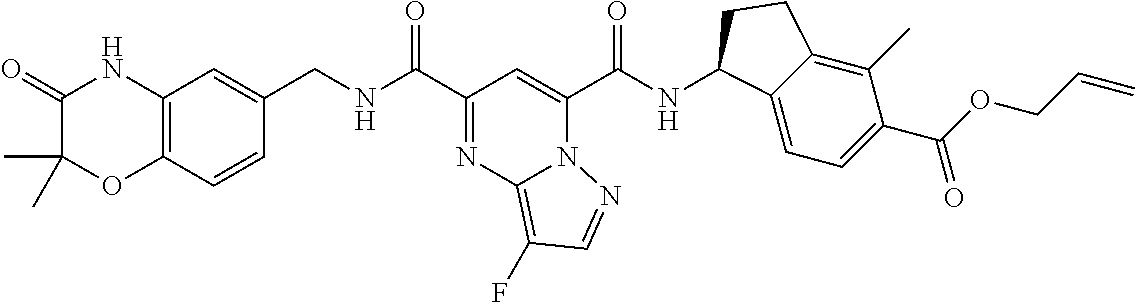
N12C(C(NC3C4=CC=C(C(OCC=C)=O)C(C)=C4CC3)=O)=CC(C(NCC3=CC4=C(C=C3)OC(C)(C)C(=O)N4)=O)=NC1=C(F)C=N2
